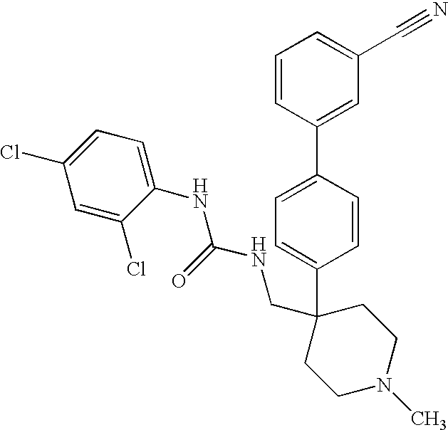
C1=CC(C2=CC(C#N)=CC=C2)=CC=C1C1(CNC(NC2=CC=C(Cl)C=C2Cl)=O)CCN(C)CC1
